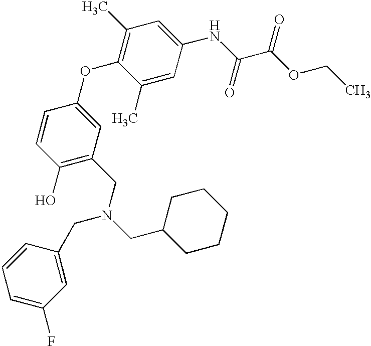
C1(O)=C(CN(CC2CCCCC2)CC2=CC(F)=CC=C2)C=C(OC2=C(C)C=C(NC(C(OCC)=O)=O)C=C2C)C=C1
